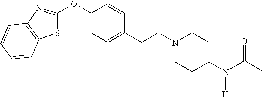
C1=CC=CC2=C1N=C(OC1=CC=C(CCN3CCC(N(C(C)=O)[H])CC3)C=C1)S2
